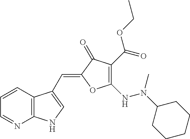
C1=CC2=C(N=C1)NC=C2C=C1C(=O)C(C(OCC)=O)=C(NN(C2CCCCC2)C)O1
